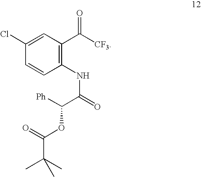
C1(Cl)=CC(C([CF3])=O)=C(NC(=O)C([Ph])OC(=O)C(C)(C)C)C=C1
